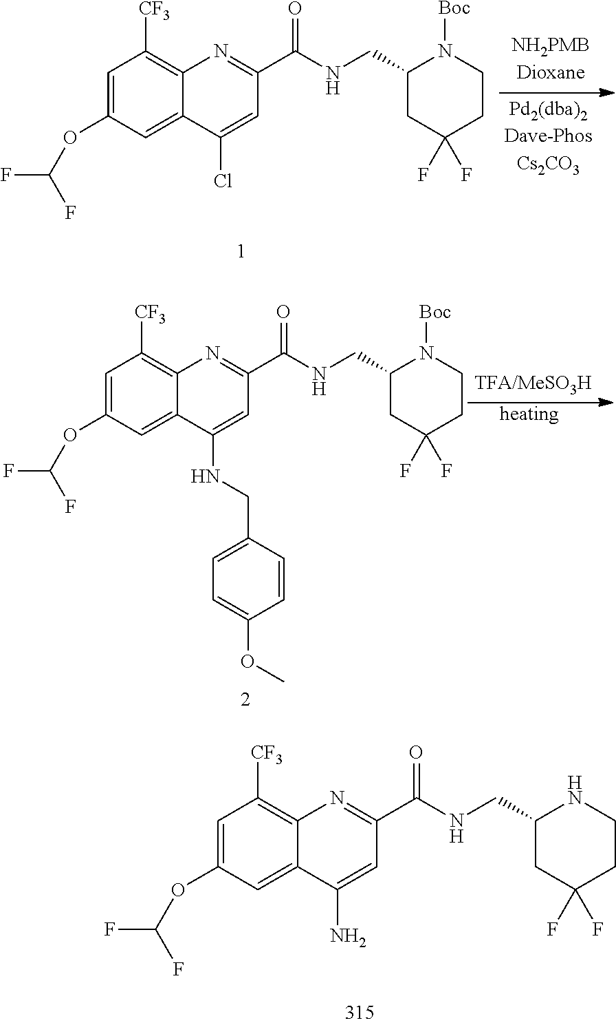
C1=C(OC(F)F)C=C2C(=C1[CF3])N=C(C(NCC1CC(F)(F)CCN1)=O)C=C2N.C1=C(OC(F)F)C=C2C(=C1[CF3])N=C(C(NCC1CC(F)(F)CCN1[Boc])=O)C=C2Cl.C1=C(OC(F)F)C=C2C(=C1[CF3])N=C(C(NCC1CC(F)(F)CCN1[Boc])=O)C=C2NCC1=CC=C(OC)C=C1
